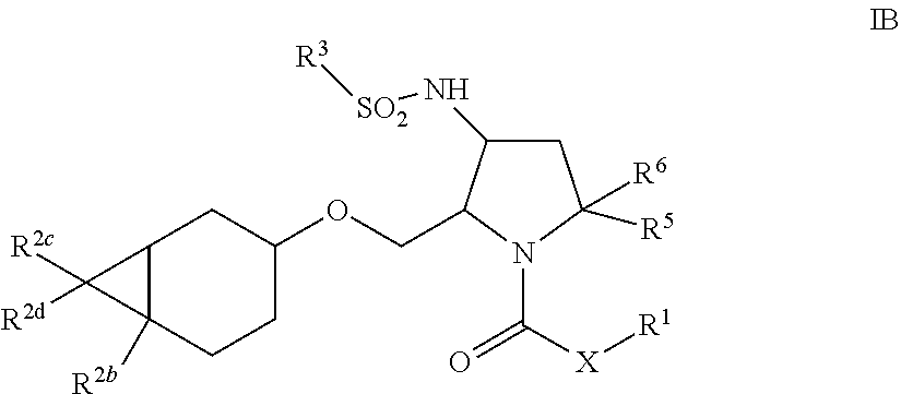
[R2d]C1([R2c])C2([R2b])C1CC(OCC1C(N[SO2][R3])CC([R6])([R5])N1C([X][R1])=O)CC2
